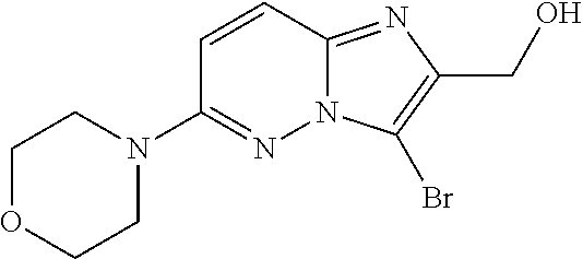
C1=CC2=NC(CO)=C(Br)N2N=C1N1CCOCC1
